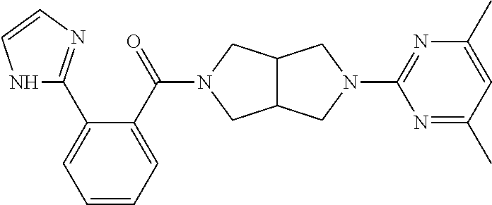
C12C(CN(C3=NC(C)=CC(C)=N3)C1)CN(C(C1=CC=CC=C1C1=NC=CN1)=O)C2
